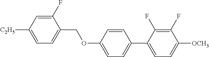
C1(F)=CC([C2H5])=CC=C1COC1=CC=C(C2=CC=C([OCH3])C(F)=C2F)C=C1
